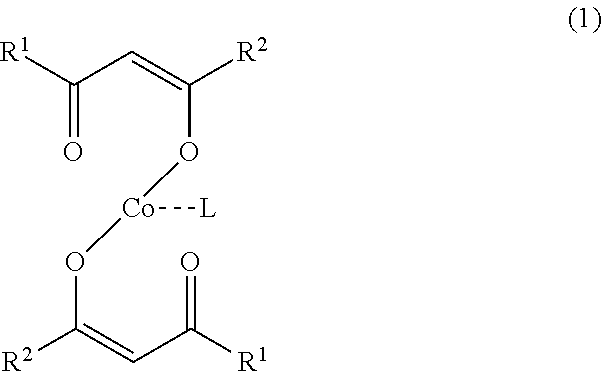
[R1]C(C=C([R2])O[Co](OC([R2])=CC([R1])=O)[L])=O
